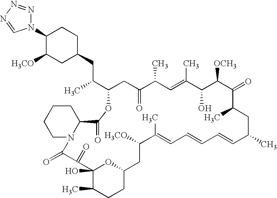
C1(N2C=NN=N2)C([H3CO])CC(CC(C)C2CC(=O)C(C)C=C(C)C(O)C([OCH3])C(=O)C(C)CC(C)C=CC=CC=C(C)C([H3CO])CC3OC(O)(C(C)CC3)C(=O)C(=O)N3C(CCCC3)C(=O)O2)CC1
